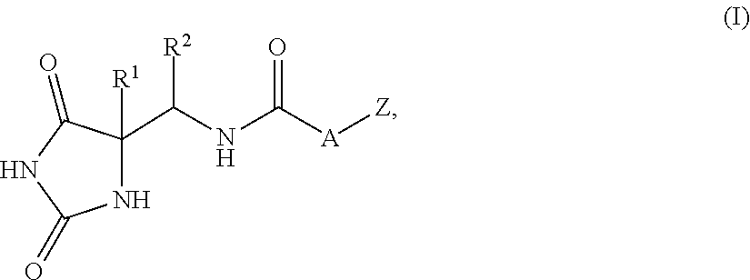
[A]([Z])C(=O)NC(C1([R1])C(=O)NC(=O)N1)[R2]
